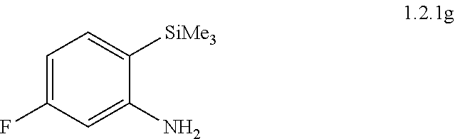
C1=C(F)C=C(N)C([SiMe3])=C1
